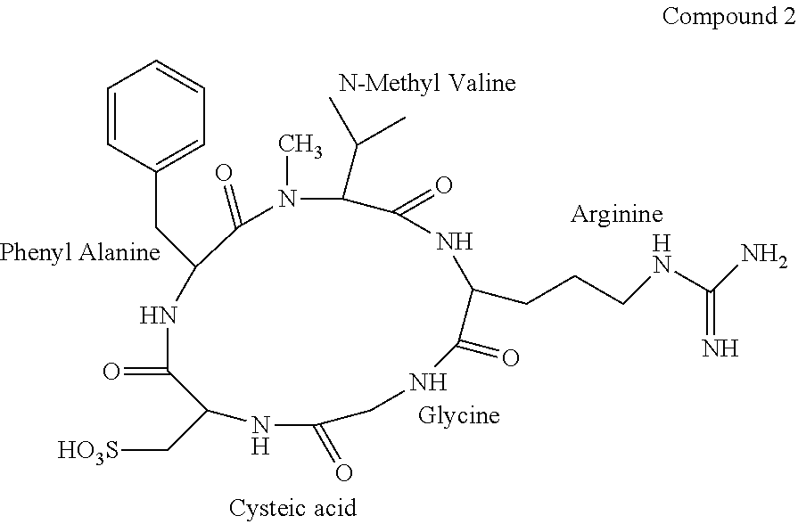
N1(C)C(C(C)C)C(=O)NC(CCCNC(N)=N)C(=O)NCC(=O)NC(C[HO3S])C(=O)NC(CC2=CC=CC=C2)C1=O
